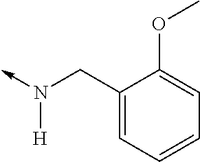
N([H])(->C)CC1=CC=CC=C1OC
